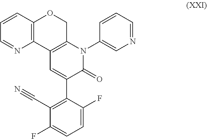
C12=C(COC3=C1N=CC=C3)N(C1=CN=CC=C1)C(=O)C(C1=C(C#N)C(F)=CC=C1F)=C2
